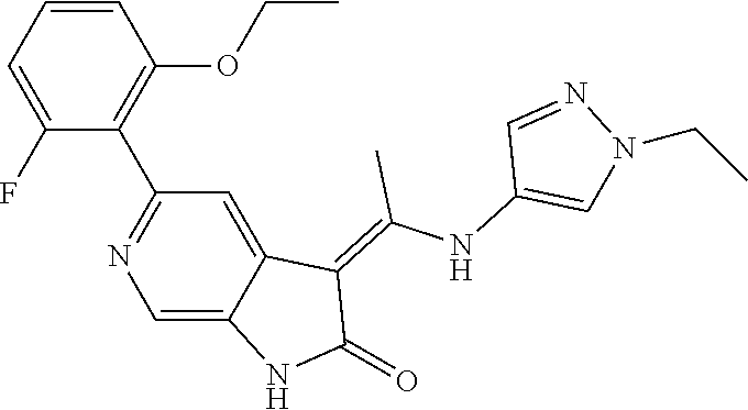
C1=CC=C(F)C(C2=NC=C3C(=C2)C(=C(NC2=CN(CC)N=C2)C)C(=O)N3)=C1OCC
